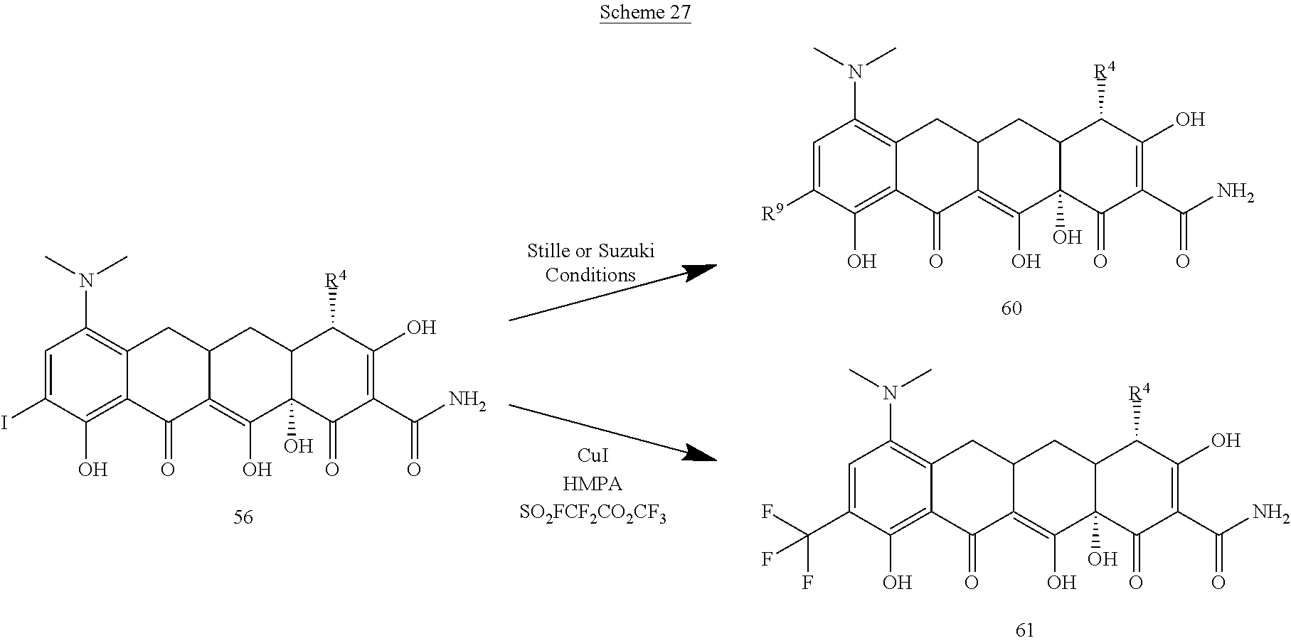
C1=C(I)C(O)=C2C(=C1N(C)C)CC1C(=C(O)C3(O)C(C1)C([R4])C(O)=C(C(N)=O)C3=O)C2=O.C1=C([R9])C(O)=C2C(=C1N(C)C)CC1C(=C(O)C3(O)C(C1)C([R4])C(O)=C(C(N)=O)C3=O)C2=O.C1=C(C(F)(F)F)C(O)=C2C(=C1N(C)C)CC1C(=C(O)C3(O)C(C1)C([R4])C(O)=C(C(N)=O)C3=O)C2=O
